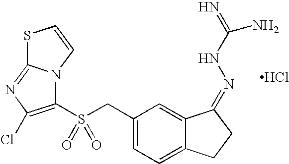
Cl.C(C1=CC=C2C(=C1)C(=NNC(=N)N)CC2)S(C1=C(Cl)N=C2N1C=CS2)(=O)=O
